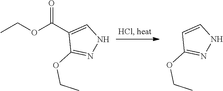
CCOC(=O)C1=CNN=C1OCC.C1=CNN=C1OCC
